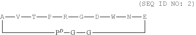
[A]1[V][T]P[R][G][D][W]N[E]C[G][G][PD]C1
